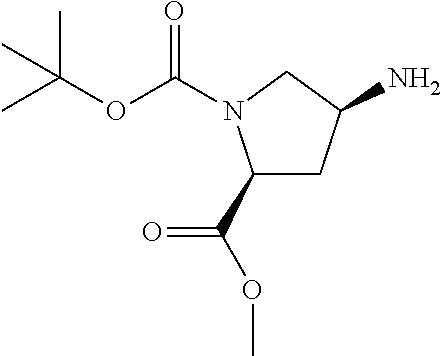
C1(C(OC)=O)CC(N)CN1C(OC(C)(C)C)=O
